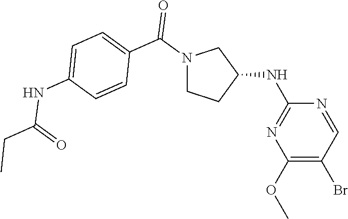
C1(OC)=C(Br)C=NC(NC2CN(C(C3=CC=C(NC(=O)CC)C=C3)=O)CC2)=N1
